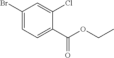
C1(Br)=CC=C(C(OCC)=O)C(Cl)=C1
